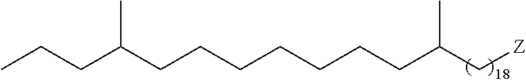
C(C(C[Z])C)CCCCCCC(CCC)C
